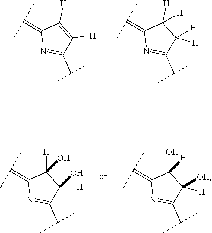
C(=C1N=C(C(C)C)C([H])=C1[H])(C)C.C(=C1N=C(C(C)C)C([H])([H])C1([H])[H])(C)C.C(=C1N=C(C(C)C)C(O)([H])C1([H])O)(C)C.C(=C1N=C(C(C)C)C([OH])([H])C1(O)[H])(C)C
